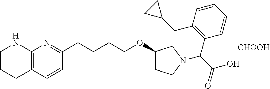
[CHOOH].C1(CC2CC2)=C(C(C(O)=O)N2CC(OCCCCC3=NC4=C(C=C3)CCCN4)CC2)C=CC=C1
